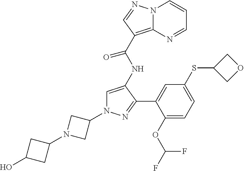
C1(N2C=C(NC(C3=C4N(C=CC=N4)N=C3)=O)C(C3=CC(SC4COC4)=CC=C3OC(F)F)=N2)CN(C2CC(O)C2)C1
